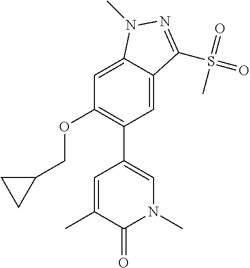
C1=C2C(=CC(C3=CN(C)C(=O)C(C)=C3)=C1OCC1CC1)C(S(=O)(=O)C)=NN2C
